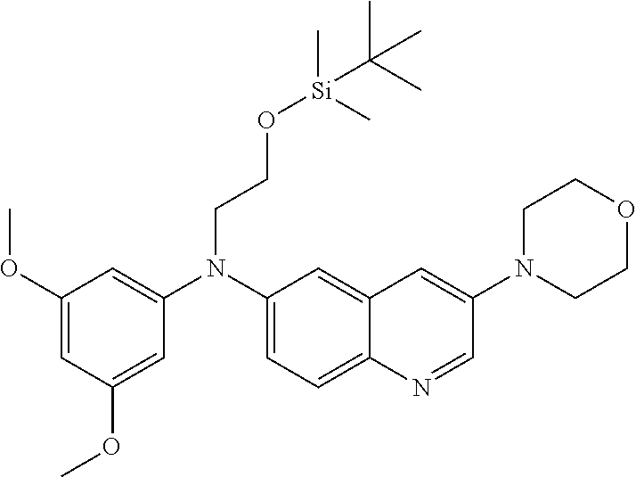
C1(OC)=CC(OC)=CC(N(C2=CC=C3C(=C2)C=C(N2CCOCC2)C=N3)CCO[Si](C)(C)C(C)(C)C)=C1
